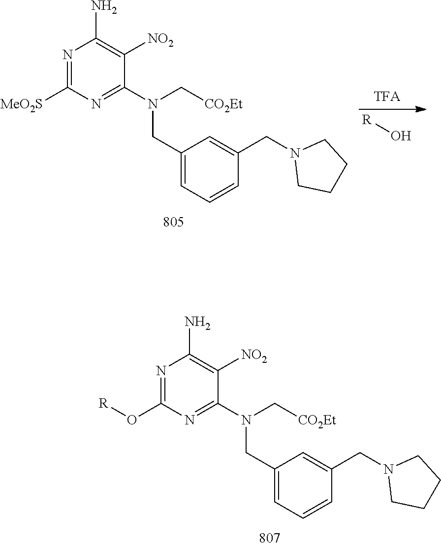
C1(CN(C[CO2Et])C2=NC(O[R])=NC(N)=C2[NO2])=CC=CC(CN2CCCC2)=C1.C1(CN(C[CO2Et])C2=NC([MeO2S])=NC(N)=C2[NO2])=CC=CC(CN2CCCC2)=C1.[R]O
